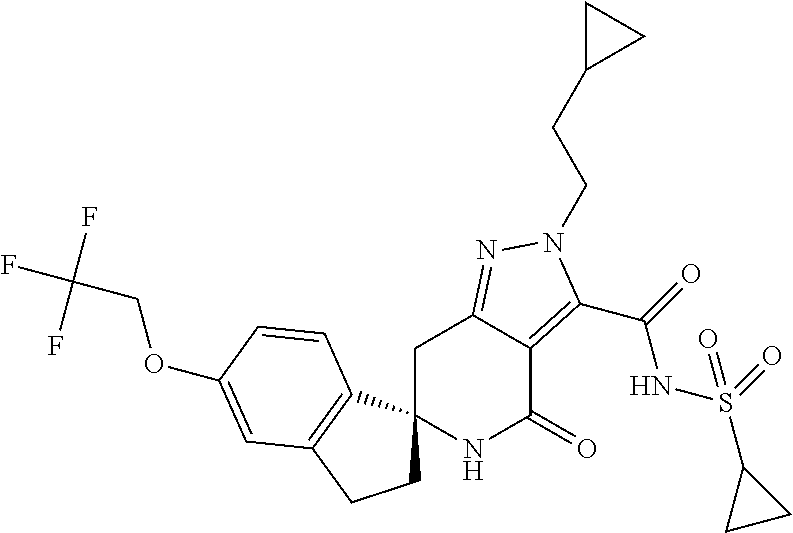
O(C1=CC2=C(C3(CC2)NC(=O)C2=C(C(=O)NS(C4CC4)(=O)=O)N(CCC4CC4)N=C2C3)C=C1)CC(F)(F)F
